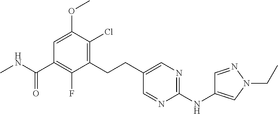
C1=C(OC)C(Cl)=C(CCC2=CN=C(NC3=CN(CC)N=C3)N=C2)C(F)=C1C(NC)=O
